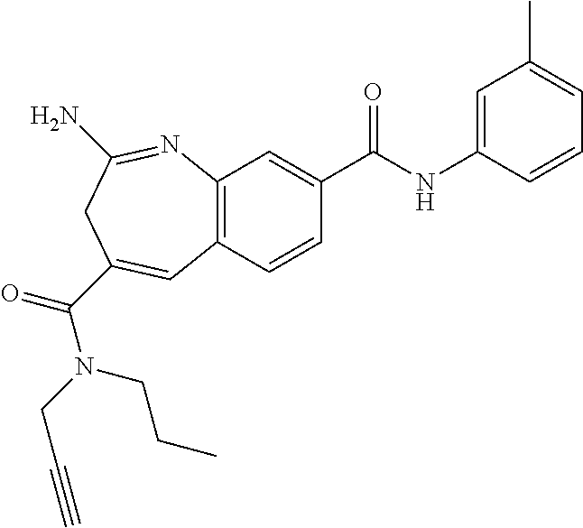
C12=C(C=CC(C(NC3=CC(C)=CC=C3)=O)=C1)C=C(C(=O)N(CC#C)CCC)CC(N)=N2
